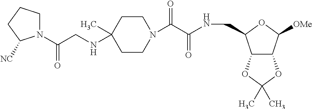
C12C(C([OMe])OC1CNC(C(N1CCC(NCC(=O)N3CCCC3[NC])(C)CC1)=O)=O)OC(C)(C)O2
